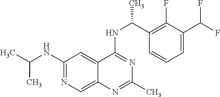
C(NC1=NC=C2C(=C1)C(NC(C1=C(F)C(C(F)F)=CC=C1)C)=NC(C)=N2)(C)C
